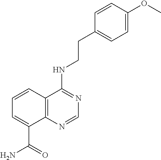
C1(CCNC2=NC=NC3=C2C=CC=C3C(=O)N)=CC=C(OC)C=C1
